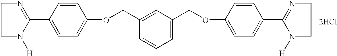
C1=CC(C2=NCCN2[H])=CC=C1OCC1=CC(COC2=CC=C(C3=NCCN3[H])C=C2)=CC=C1.[2HCl]
